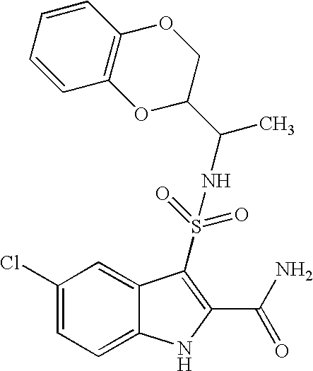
C1(Cl)=CC=C2C(=C1)C(S(=O)(=O)NC(C1COC3=C(O1)C=CC=C3)C)=C(C(N)=O)N2
